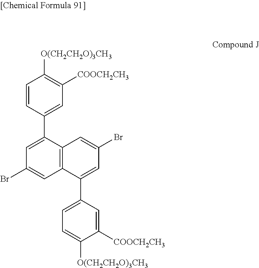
C1=CC(C2=CC(Br)=CC3=C2C=C(Br)C=C3C2=CC=C([O(CH2CH2O)3CH3])C([COOCH2CH3])=C2)=CC([COOCH2CH3])=C1[O(CH2CH2O)3CH3]
